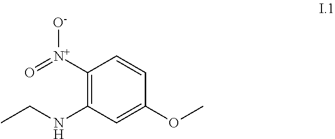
C1([N+](=O)[O-])=C(NCC)C=C(OC)C=C1
